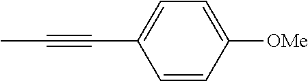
C1=CC([OMe])=CC=C1C#CC
